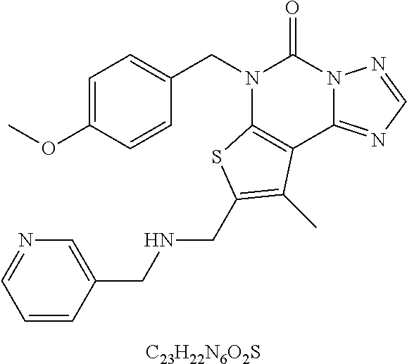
[C23H22N6O2S].C1=C(OC)C=CC(CN2C3=C(C4=NC=NN4C2=O)C(C)=C(CNCC2=CN=CC=C2)S3)=C1
